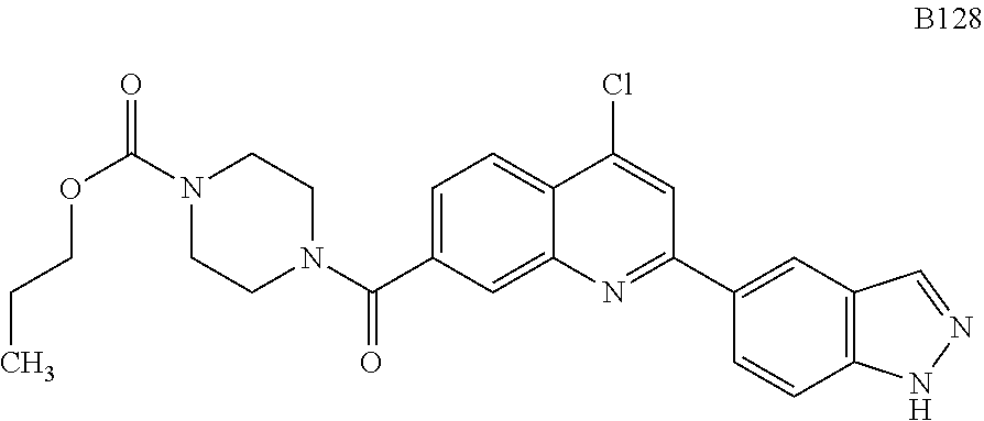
C1=C(C(N2CCN(C(=O)OCCC)CC2)=O)C=C2C(=C1)C(Cl)=CC(C1=CC3=C(C=C1)NN=C3)=N2
